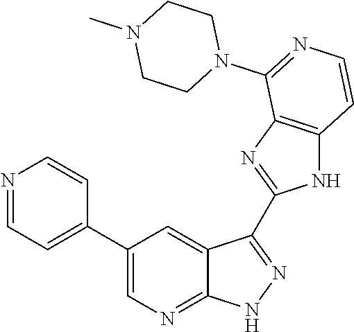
N1=CC=C(C2=CN=C3C(=C2)C(C2=NC4=C(N2)C=CN=C4N2CCN(C)CC2)=N[N H]3)C=C1
